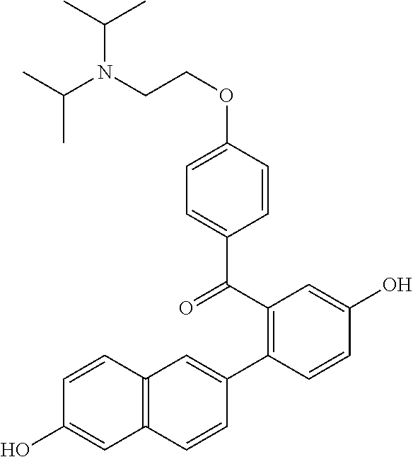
CC(N(C(C)C)CCOC1=CC=C(C(C2=C(C3=CC4=C(C=C3)C=C(O)C=C4)C=CC(O)=C2)=O)C=C1)C
